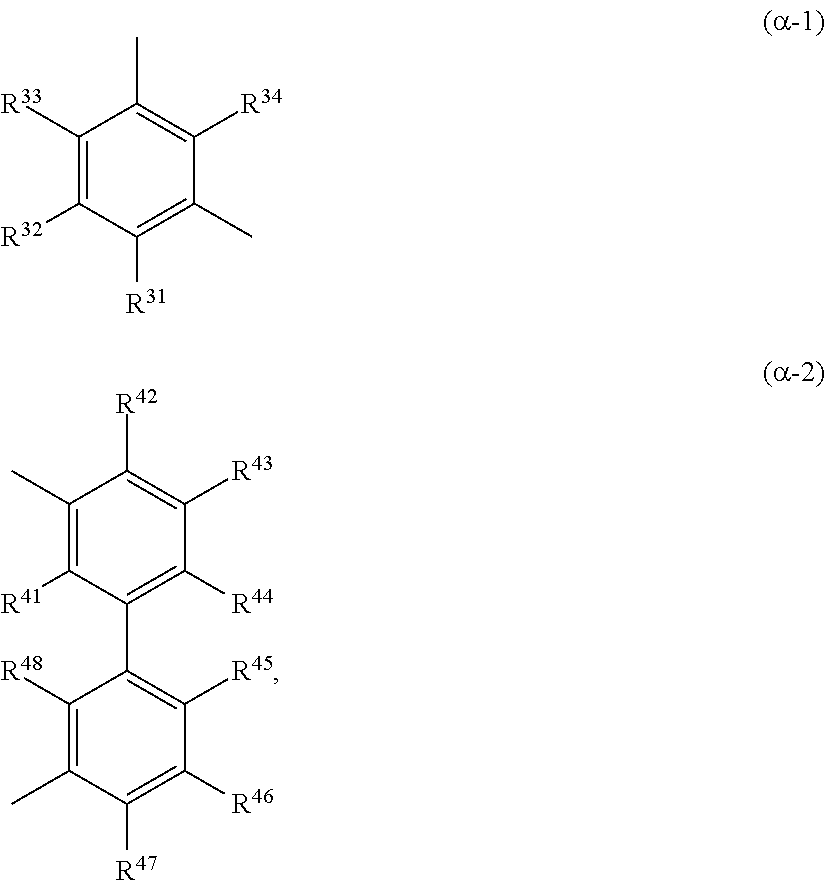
C1([R33])=C([R32])C([R31])=C(C)C([R34])=C1C.C1(C)=C([R41])C(C2=C([R45])C([R46])=C([R47])C(C)=C2[R48])=C([R44])C([R43])=C1[R42]
